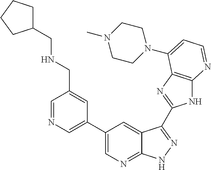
C1=NC=C(C2=CN=C3C(=C2)C(C2=NC4=C(N2)N=CC=C4N2CCN(C)CC2)=NN3)C=C1CNCC1CCCC1
